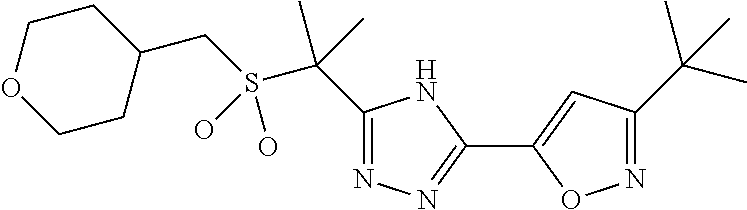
C(S(C(C)(C)C1=NN=C(C2=CC(C(C)(C)C)=NO2)N1)(O)O)C1CCOCC1
